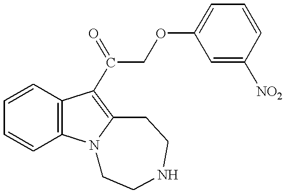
C1=CC2=C(C=C1)C(C(COC1=CC=CC([NO2])=C1)=O)=C1N2CCNCC1
